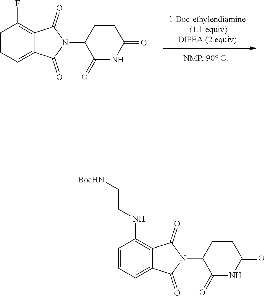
C1=CC=C2C(=C1F)C(=O)N(C1C(=O)NC(=O)CC1)C2=O.C1=CC=C2C(=C1NCC[BocHN])C(=O)N(C1C(=O)NC(=O)CC1)C2=O
